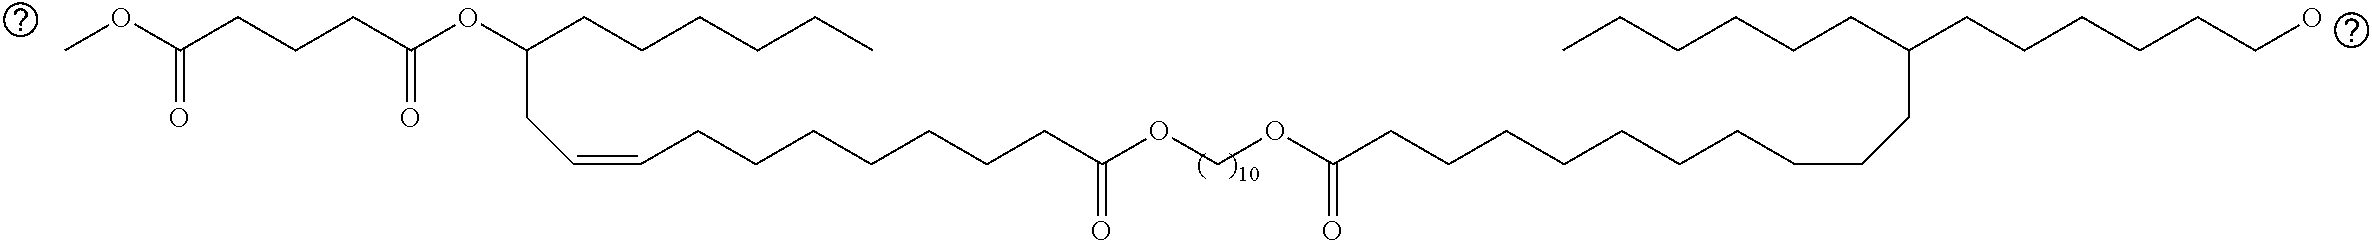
COC(CCCC(OC(CCCCCC)CC=CCCCCCCCC(OCOC(CCCCCCCCCCC(CCCCCC)CCCCCCO)=O)=O)=O)=O
